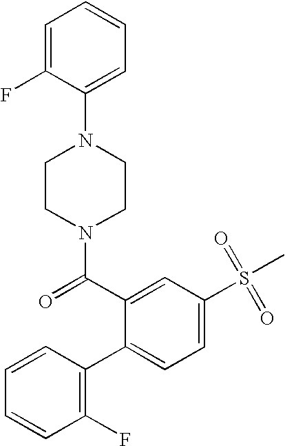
C1=CC(F)=C(C2=CC=C(S(=O)(=O)C)C=C2C(N2CCN(C3=CC=CC=C3F)CC2)=O)C=C1
